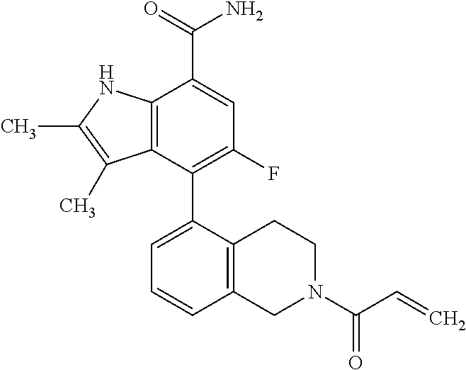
C12=C(NC(C)=C1C)C(C(=O)N)=CC(F)=C2C1=CC=CC2=C1CCN(C(C=C)=O)C2
